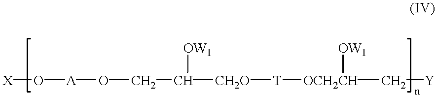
[X]O[A]OCC([CH2O][T][OCH2CH](C[Y])[OW1])[OW1]
